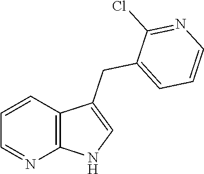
C12=C(C(CC3=CC=CN=C3Cl)=CN1)C=CC=N2
